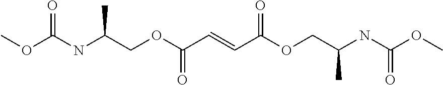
COC(NC(COC(C=CC(OCC(NC(OC)=O)C)=O)=O)C)=O
